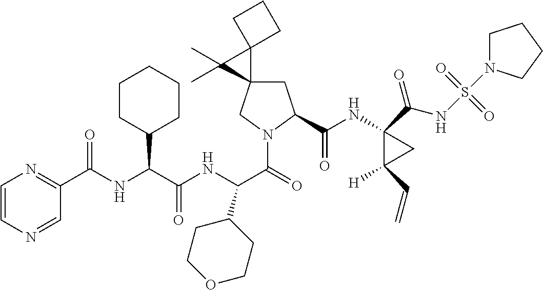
C(C(NC(C(=O)N1CC2(CC1C(=O)NC1(C(NS(=O)(=O)N3CCCC3)=O)C([H])(C=C)C1)C1(C2(C)C)CCC1)C1CCOCC1)=O)(C1CCCCC1)NC(=O)C1=NC=CN=C1
